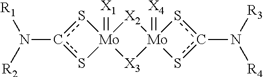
s1c(N([R2])[R1])s[Mo]12(=[X1])[X3][Mo]1(=[X4])([X2]2)sc(N([R3])[R4])s1
